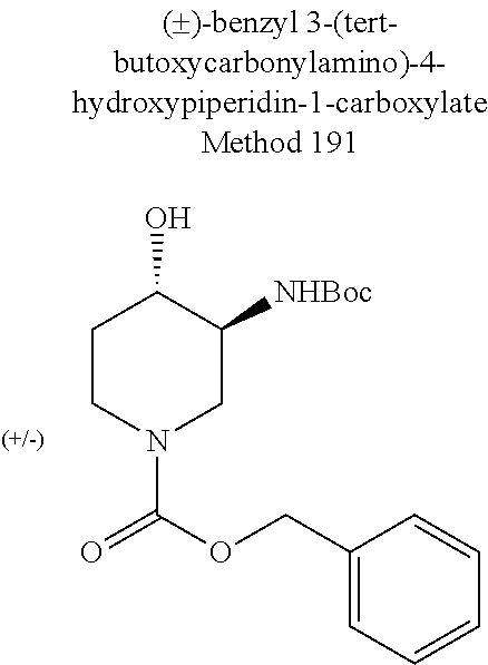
C1CN(C(=O)OCC2=CC=CC=C2)CC([NHBoc])C1O
